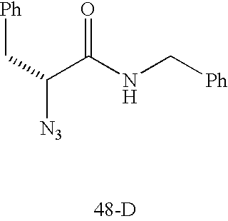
[Ph]CC([N3])C(NC[Ph])=O.[48-D]
